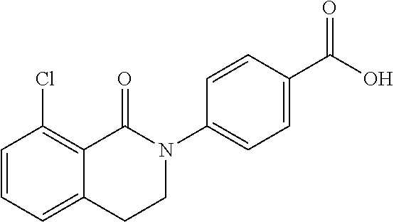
C1=CC=C2C(=C1Cl)C(=O)N(C1=CC=C(C(O)=O)C=C1)CC2
